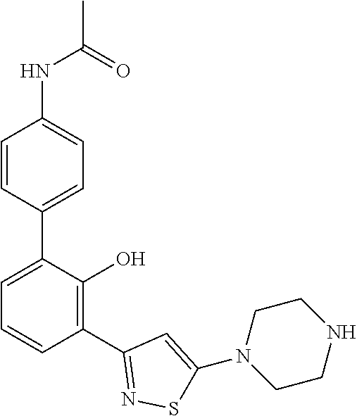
C1(NC(C)=O)=CC=C(C2=CC=CC(C3=NSC(N4CCNCC4)=C3)=C2O)C=C1
